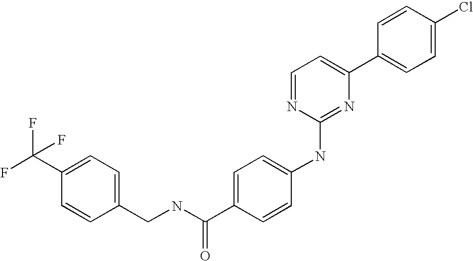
C1=CC(C2=CC=NC(NC3=CC=C(C(NCC4=CC=C(C(F)(F)F)C=C4)=O)C=C3)=N2)=CC=C1Cl
